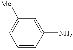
C1=C([Me])C=C(N)C=C1
